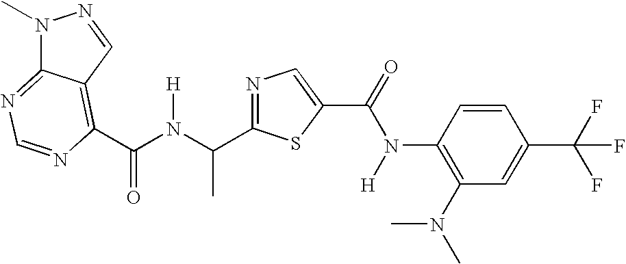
N1(C)C2=NC=NC(C(=O)N([H])C(C)C3=NC=C(C(N(C4=C(N(C)C)C=C(C(F)(F)F)C=C4)[H])=O)S3)=C2C=N1
